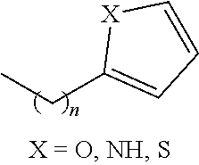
C1(CC)=CC=C[X]1
